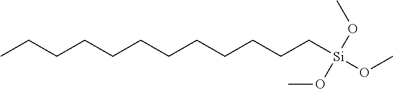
CCCCCCCCCCCC[Si](OC)(OC)OC
